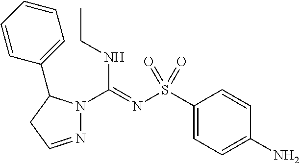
C1(S(N=C(NCC)N2N=CCC2C2=CC=CC=C2)(=O)=O)=CC=C(N)C=C1
